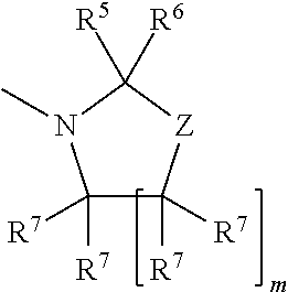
C1([R7])([R7])C([R7])([R7])[Z]C([R5])([R6])N1C
